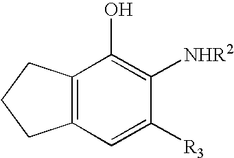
C12=C(CCC1)C(O)=C([NHR2])C([R3])=C2
